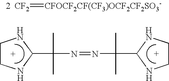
C1CNC(C(C)(N=NC(C)(C2NCCN2)C)C)N1.[CF2]=[CFOCF2CF(CF3)OCF2CF2SO3-]
